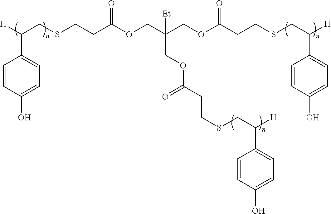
[H]C(CSCCC(OCC(COC(CCSCC([H])C1=CC=C(O)C=C1)=O)(COC(CCSCC([H])C1=CC=C(O)C=C1)=O)[Et])=O)C1=CC=C(O)C=C1
